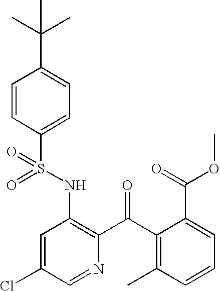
O=S(NC1=C(C(C2=C(C)C=CC=C2C(=O)OC)=O)N=CC(Cl)=C1)(=O)C1=CC=C(C(C)(C)C)C=C1
